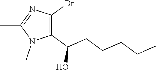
C1(C(CCCCC)O)=C(Br)N=C(C)N1C
